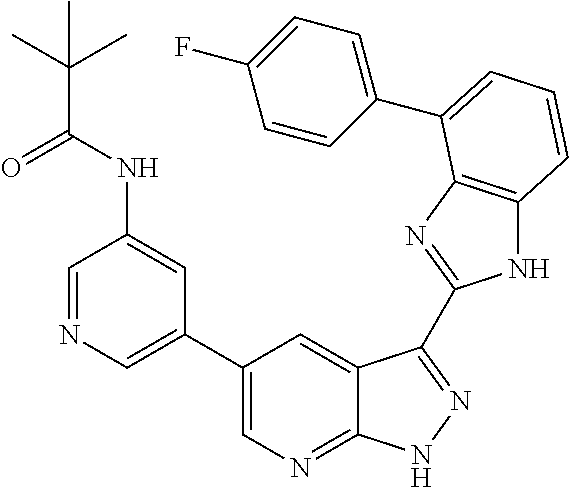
C1(C2=CN=CC(NC(C(C)(C)C)=O)=C2)=CN=C2C(=C1)C(C1=NC3=C(N1)C=CC=C3C1=CC=C(F)C=C1)=NN2
